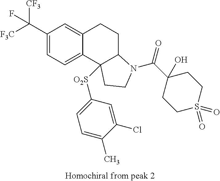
C1(C([CF3])([F3C])F)=CC=C2C(=C1)CCC1C2([O2S]C2=CC=C(C)C(Cl)=C2)CCN1C(C1(O)CCS(=O)(=O)CC1)=O
